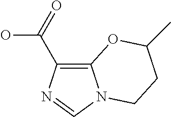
C12=C(C(=O)O)N=CN1CCC(C)O2
